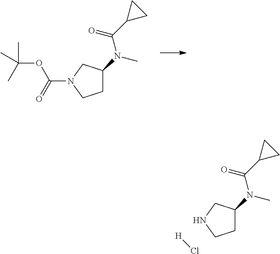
C1C(N(C)C(C2CC2)=O)CN(C(=O)OC(C)(C)C)C1.C1C(N(C)C(C2CC2)=O)CNC1.[H]Cl
